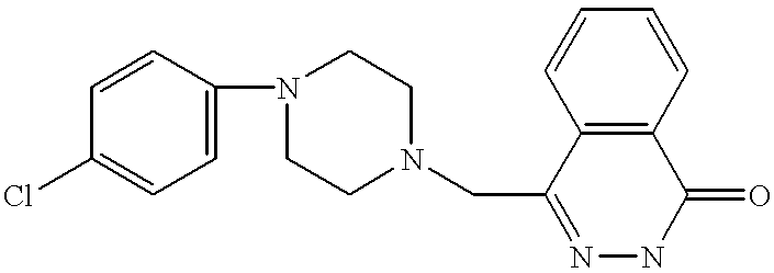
C1=CC(Cl)=CC=C1N1CCN(CC2=NNC(=O)C3=C2C=CC=C3)CC1
